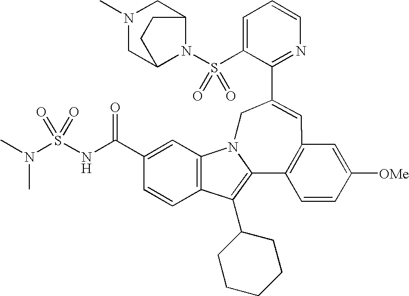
C1=C(S(N2C3CN(C)CC2CC3)(=O)=O)C(C2=CC3=C(C4=C(C5CCCCC5)C5=C(C=C(C(NS(N(C)C)(=O)=O)=O)C=C5)N4C2)C=CC([OMe])=C3)=NC=C1
